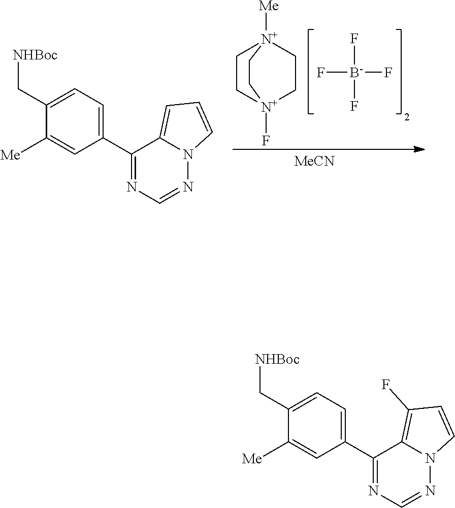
C1(C2=NC=NN3C2=C(F)C=C3)=CC=C(C[NHBoc])C([Me])=C1.C1(C2=NC=NN3C2=CC=C3)=CC=C(C[NHBoc])C([Me])=C1.F[B-](F)(F)F.C1C[N+]2(F)CC[N+]1([Me])CC2.[MeCN]
